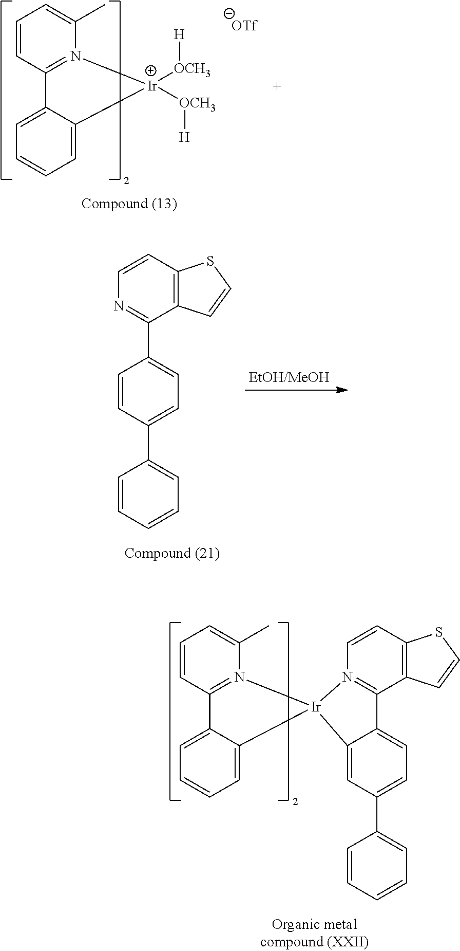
C1=CC2=N(C(C)=C1)[Ir]([OCH3][H])([OCH3][H])C1=CC=CC=C21.C12=C(C=CN=C1C1=CC=C(C3=CC=CC=C3)C=C1)SC=C2.C1=CC2=N(C(C)=C1)[Ir]1(C3=CC=CC=C23)N2=C(C3=C(C=C2)SC=C3)C2=CC=C(C3=CC=CC=C3)C=C21
